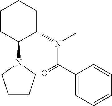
C1CC(N2CCCC2)C(N(C)C(=O)C2=CC=CC=C2)CC1
